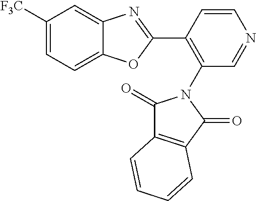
C1=CC(C2=NC3=CC([F3C])=CC=C3O2)=C(N2C(=O)C3=C(C2=O)C=CC=C3)C=N1
